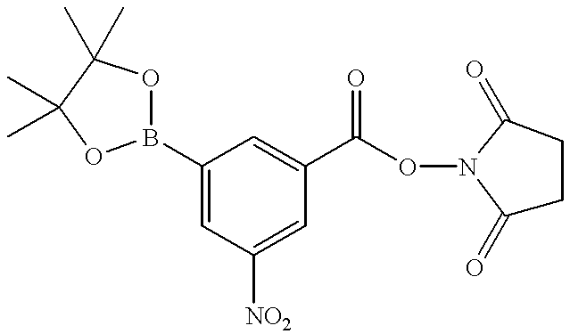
C1(B2OC(C)(C)C(C)(C)O2)=CC([NO2])=CC(C(ON2C(=O)CCC2=O)=O)=C1
